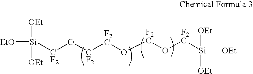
[EtO][Si]([CF2]O[CF2][F2C]O[F2C]O[F2C][Si]([OEt])([OEt])[OEt])([OEt])[OEt]
